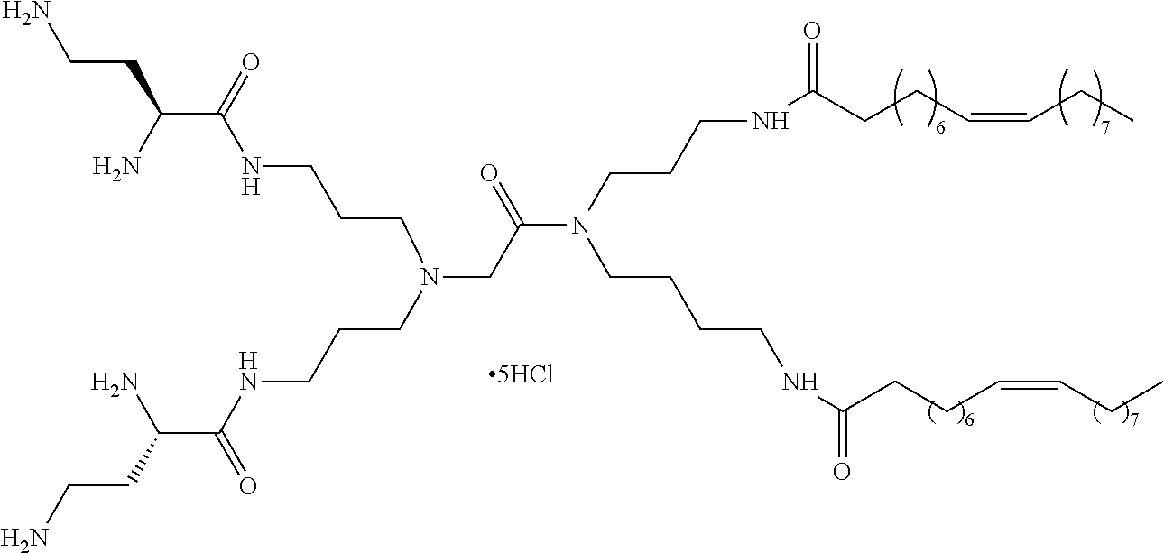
C(CN(CCCNC(C(CCN)N)=O)CC(N(CCCNC(CCC=CCC)=O)CCCCNC(CCC=CCC)=O)=O)CNC(C(N)CCN)=O
